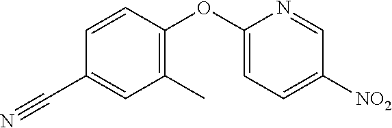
C1=CC(C#N)=CC(C)=C1OC1=CC=C([NO2])C=N1
